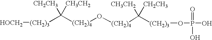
[(CH2)3](C([(CH2)4]O[(CH2)4]C([(CH2)3]OP(O)(=O)O)([CH3CH2])[CH2CH3])([CH2CH3])[CH3CH2])[HOCH2]
